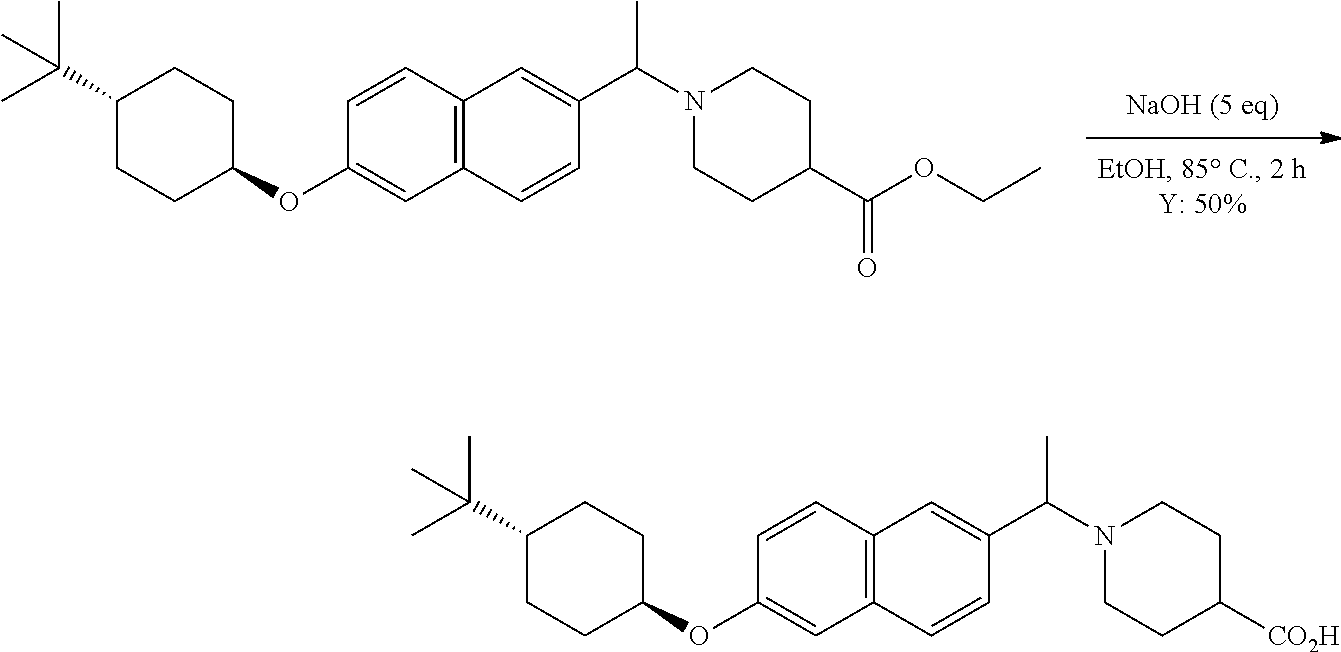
C1(OC2CCC(C(C)(C)C)CC2)=CC2=C(C=C1)C=C(C(C)N1CCC(C(OCC)=O)CC1)C=C2.C1(OC2CCC(C(C)(C)C)CC2)=CC2=C(C=C1)C=C(C(C)N1CCC([CO2H])CC1)C=C2
